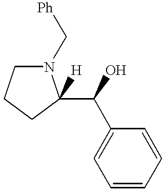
N1(C[Ph])CCCC1(C(O)C1=CC=CC=C1)[H]
